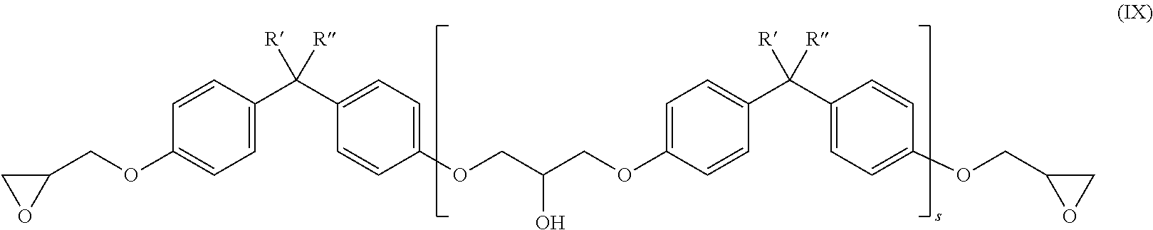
C1(COC2=CC=C(C(C3=CC=C(OCC(O)COC4=CC=C(C([R])(C5=CC=C(OCC6CO6)C=C5)[R])C=C4)C=C3)([R])[R])C=C2)CO1
